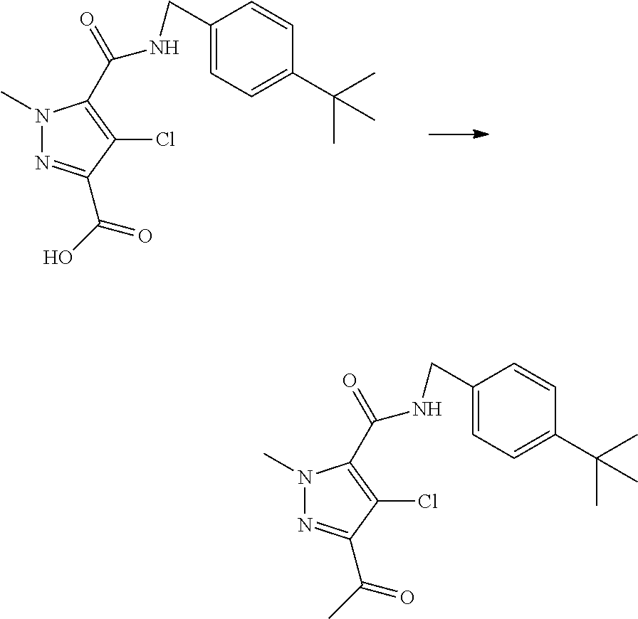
N1(C)N=C(C(O)=O)C(Cl)=C1C(=O)NCC1=CC=C(C(C)(C)C)C=C1.N1(C)N=C(C(C)=O)C(Cl)=C1C(=O)NCC1=CC=C(C(C)(C)C)C=C1
